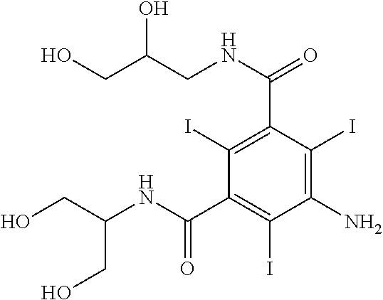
OCC(CNC(=O)C1=C(I)C(C(NC(CO)CO)=O)=C(I)C(N)=C1I)O
